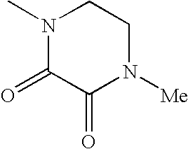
N1(C)C(=O)C(=O)N([Me])CC1
